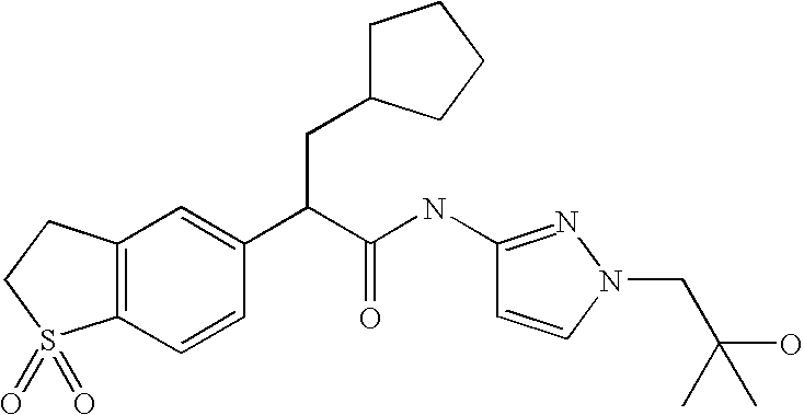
C12=C(C=CC(C(C(NC3=NN(CC(C)(O)C)C=C3)=O)CC3CCCC3)=C1)S(=O)(=O)CC2
